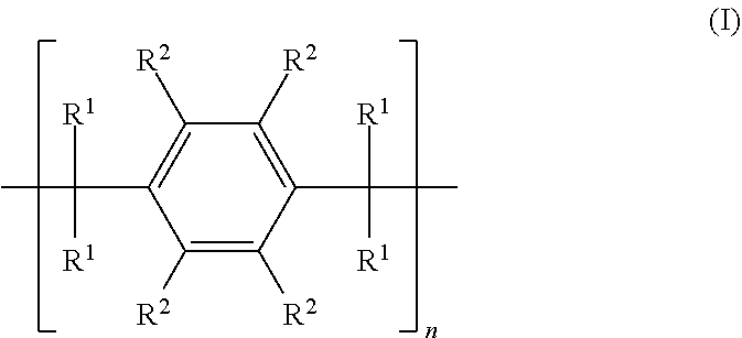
[R1]C(C)([R1])C1=C([R2])C([R2])=C(C(C)([R1])[R1])C([R2])=C1[R2]
